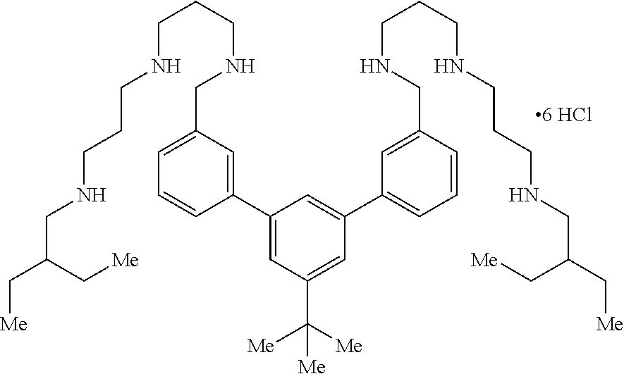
C1=C(CNCCCNCCCNCC(C[Me])C[Me])C=C(C2=CC(C([Me])([Me])[Me])=CC(C3=CC=CC(CNCCCNCCCNCC(C[Me])C[Me])=C3)=C2)C=C1
